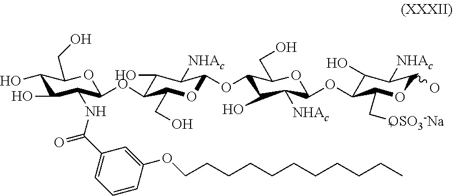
C1(C(NC2C(O)C(O)C(CO)OC2OC2C(O)C([NHAc])C(OC3C(O)C([NHAc])C(OC4C(O)C([NHAc])C(O)OC4C[OSO3-Na+])OC3CO)OC2CO)=O)=CC=CC(OCCCCCCCCCCC)=C1
